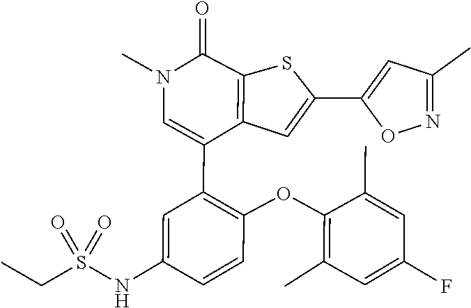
C1(C)=C(OC2=C(C3=CN(C)C(=O)C4=C3C=C(C3=CC(C)=NO3)S4)C=C(NS(CC)(=O)=O)C=C2)C(C)=CC(F)=C1
